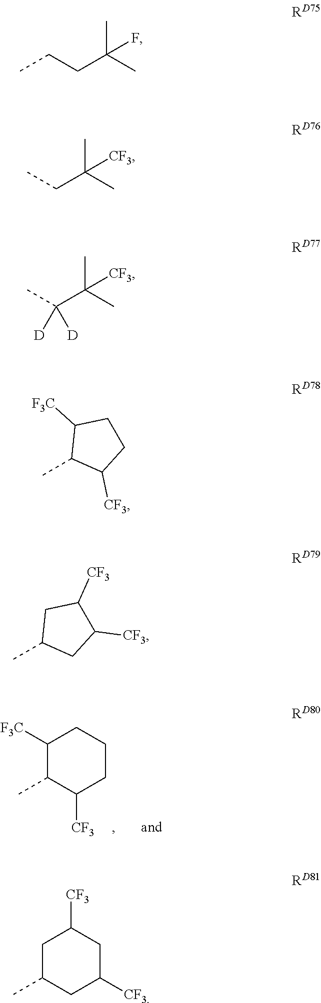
C1([F3C])C(C)C([CF3])CCC1.CCCC(C)(C)F.CCC(C)(C)[CF3].CC(C(C)(C)[CF3])([D])[D].CC1C([CF3])CCC1[F3C].CC1CC([CF3])C([CF3])C1.C1C(C)CC([CF3])CC1[CF3]
